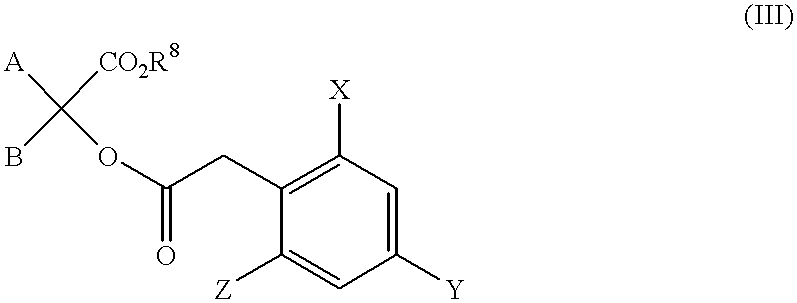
C1([Z])=CC([Y])=CC([X])=C1CC(OC([A])([CO2R8])B)=O
